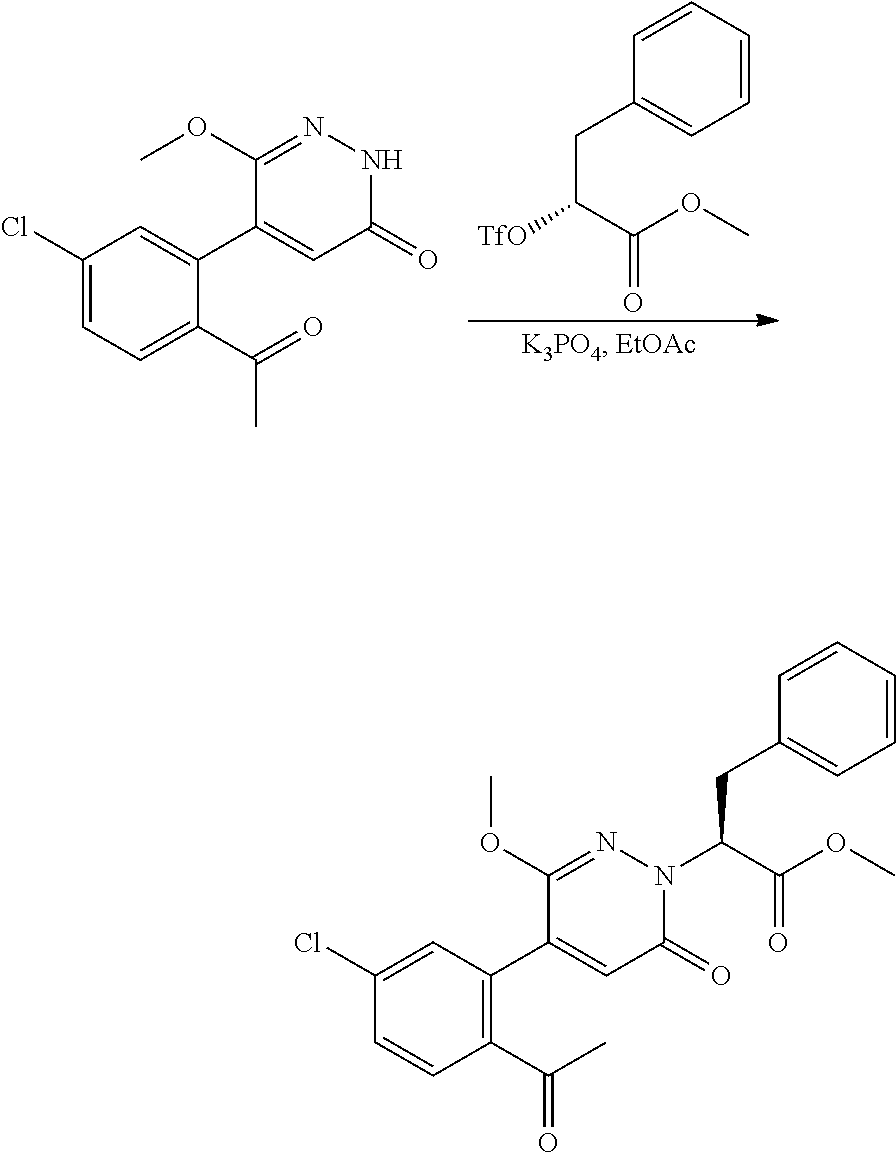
O(C(=O)C([TfO])CC1=CC=CC=C1)C.C1(Cl)=CC=C(C(=O)C)C(C2=CC(=O)NN=C2OC)=C1.C1(Cl)=CC(C2=CC(=O)N(C(C(OC)=O)CC3=CC=CC=C3)N=C2OC)=C(C(C)=O)C=C1
